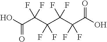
OC(C(C(C(C(C(O)=O)(F)F)(F)F)(F)F)(F)F)=O
